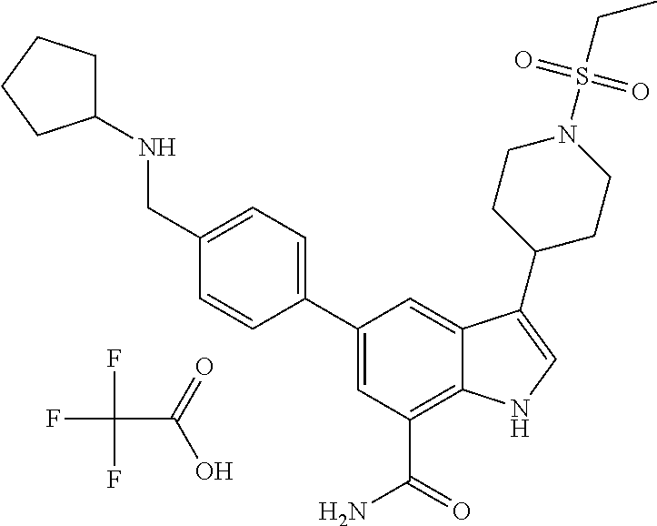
C1=C(C2=CC=C(CNC3CCCC3)C=C2)C=C2C(=C1C(=O)N)NC=C2C1CCN(S(CC)(=O)=O)CC1.FC(F)(F)C(=O)O
